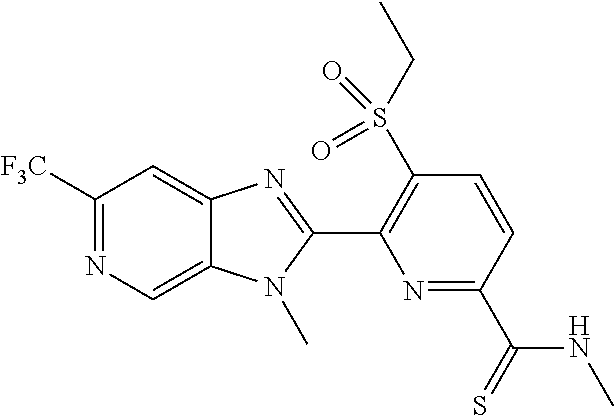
C1([F3C])=NC=C2C(=C1)N=C(C1=C(S(=O)(=O)CC)C=CC(C(=S)NC)=N1)N2C
